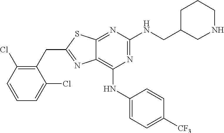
C1(CC2=NC3=C(NC4=CC=C([CF3])C=C4)N=C(NCC4CCCNC4)N=C3S2)=C(Cl)C=CC=C1Cl
